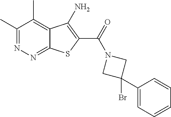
C1(C)=NN=C2C(=C1C)C(N)=C(C(=O)N1CC(C3=CC=CC=C3)(Br)C1)S2
